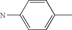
NC1=CC=C(C)C=C1
